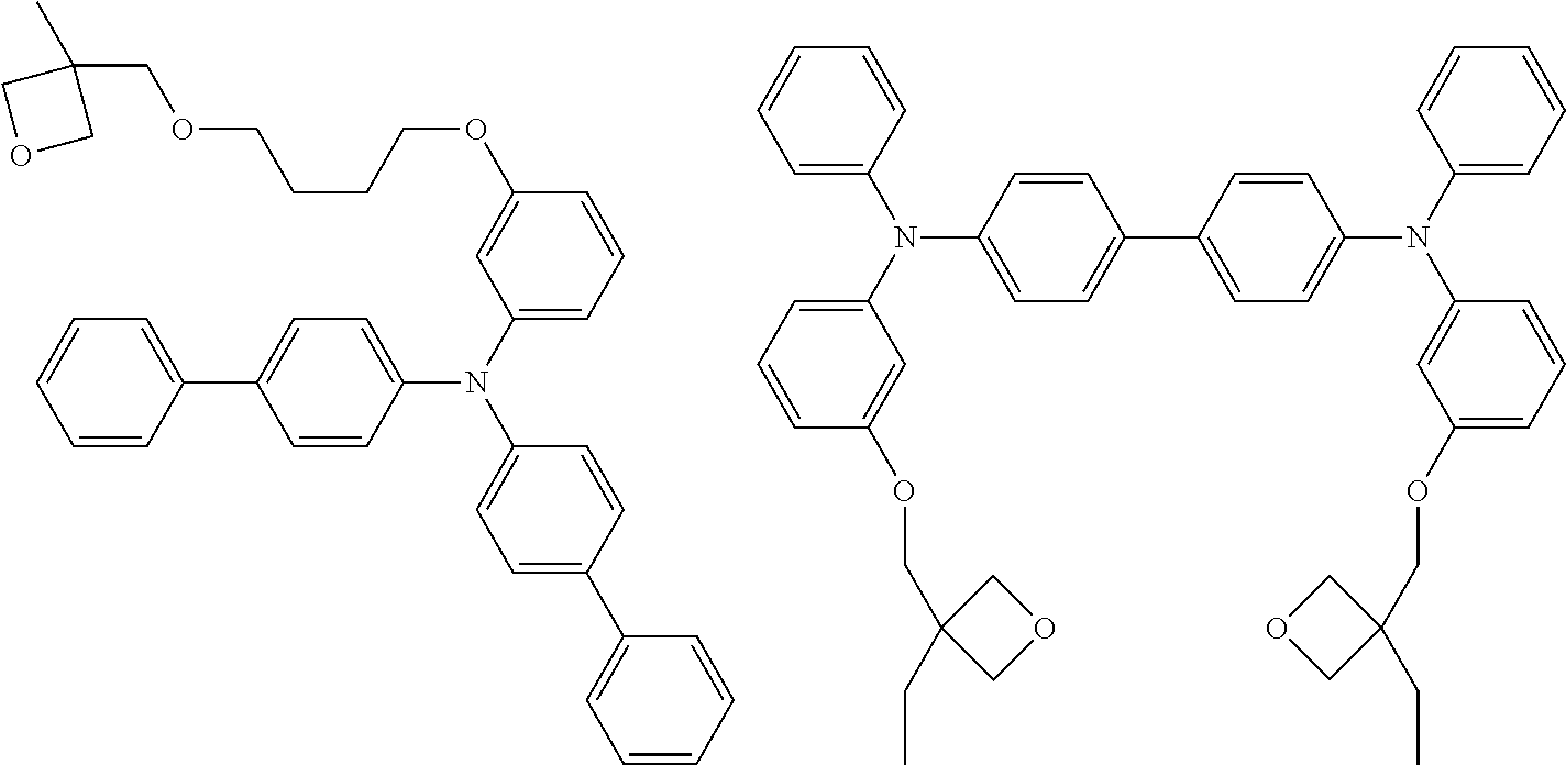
C1=CC(C2=CC=C(N(C3=CC=CC(OCCCCOCC4(C)COC4)=C3)C3=CC=C(C4=CC=CC=C4)C=C3)C=C2)=CC=C1.C1(C2=CC=C(N(C3=CC=CC=C3)C3=CC(OCC4(CC)COC4)=CC=C3)C=C2)=CC=C(N(C2=CC=CC(OCC3(CC)COC3)=C2)C2=CC=CC=C2)C=C1
